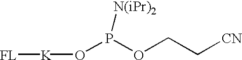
[FL][K]OP(OCC[CN])[N(iPr)2]
